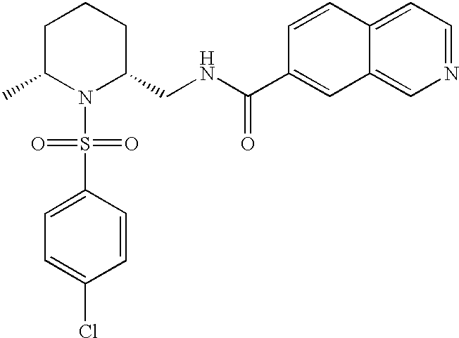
C1(S(N2C(CNC(=O)C3=CC4=CN=CC=C4C=C3)CCCC2C)(=O)=O)=CC=C(Cl)C=C1
